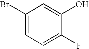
C1(Br)=CC=C(F)C(O)=C1
